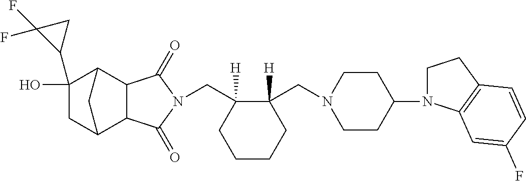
C(C1([H])C(CN2CCC(N3CCC4=C3C=C(F)C=C4)CC2)([H])CCCC1)N1C(=O)C2C3CC(O)(C4CC4(F)F)C(C2C1=O)C3
